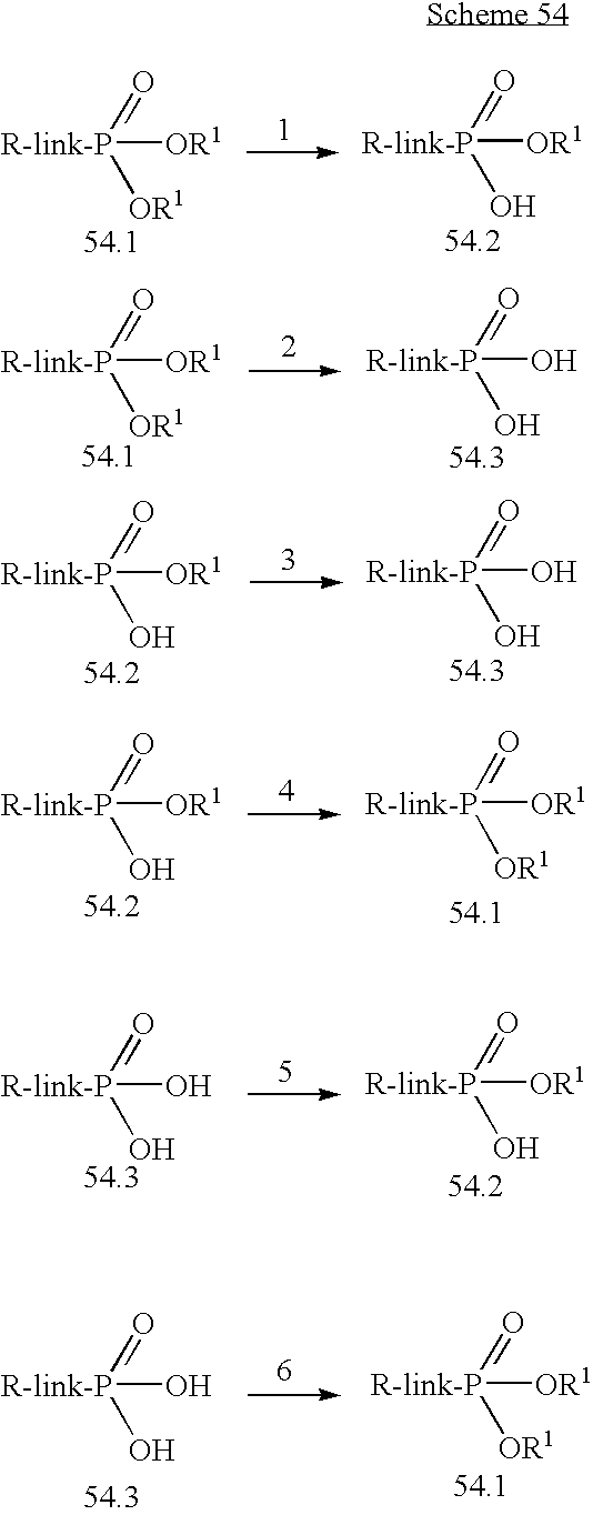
[R-link-P]([OR1])(=O)[OR1].[R-link-P]([OR1])(=O)O.[R-link-P]([OR1])(=O)[OR1].[R-link-P](O)(=O)O.[R-link-P]([OR1])(=O)O.[R-link-P](O)(=O)O.[R-link-P]([OR1])(=O)O.[R-link-P]([OR1])(=O)[OR1].[R-link-P](O)(=O)O.[R-link-P]([OR1])(=O)O.[R-link-P](O)(=O)O.[R-link-P]([OR1])(=O)[OR1]
